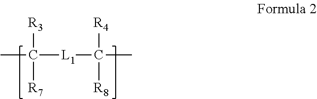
CC([R3])([R7])[L1]C([R4])([R8])C
